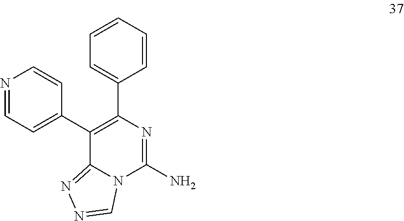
C12=NN=CN1C(N)=NC(C1=CC=CC=C1)=C2C1=CC=NC=C1
